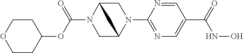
C(N1CC2N(C3=NC=C(C(NO)=O)C=N3)CC1C2)(OC1CCOCC1)=O
